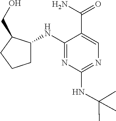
C1(NC2CCCC2CO)=NC(NC(C)(C)C)=NC=C1C(N)=O
